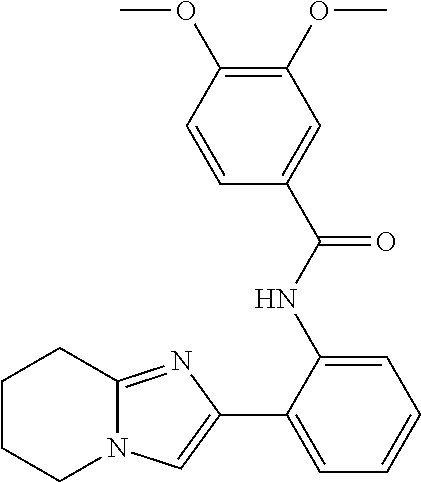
C1CCN2C(=NC(C3=CC=CC=C3NC(C3=CC(OC)=C(OC)C=C3)=O)=C2)C1
